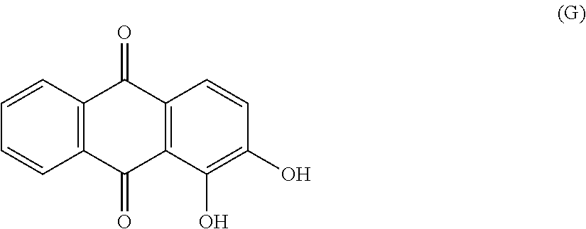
C1=CC=CC2=C1C(=O)C1=C(C2=O)C(O)=C(O)C=C1
